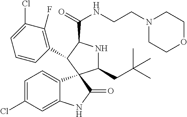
C1(CC(C)(C)C)NC(C(=O)NCCN2CCOCC2)C(C2=C(F)C(Cl)=CC=C2)C12C1=CC=C(Cl)C=C1NC2=O
